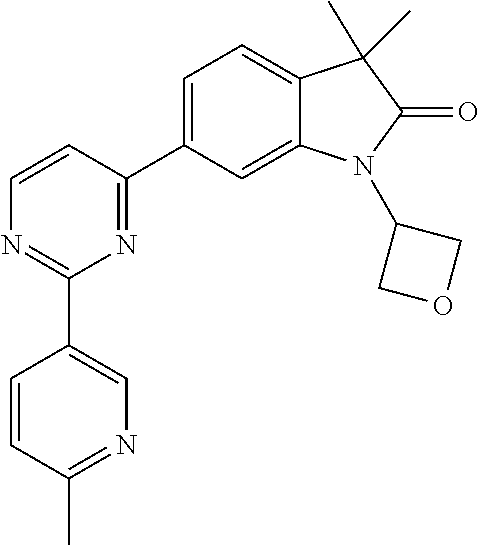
C1(C2=NC(C3=CN=C(C)C=C3)=NC=C2)=CC=C2C(=C1)N(C1COC1)C(=O)C2(C)C
